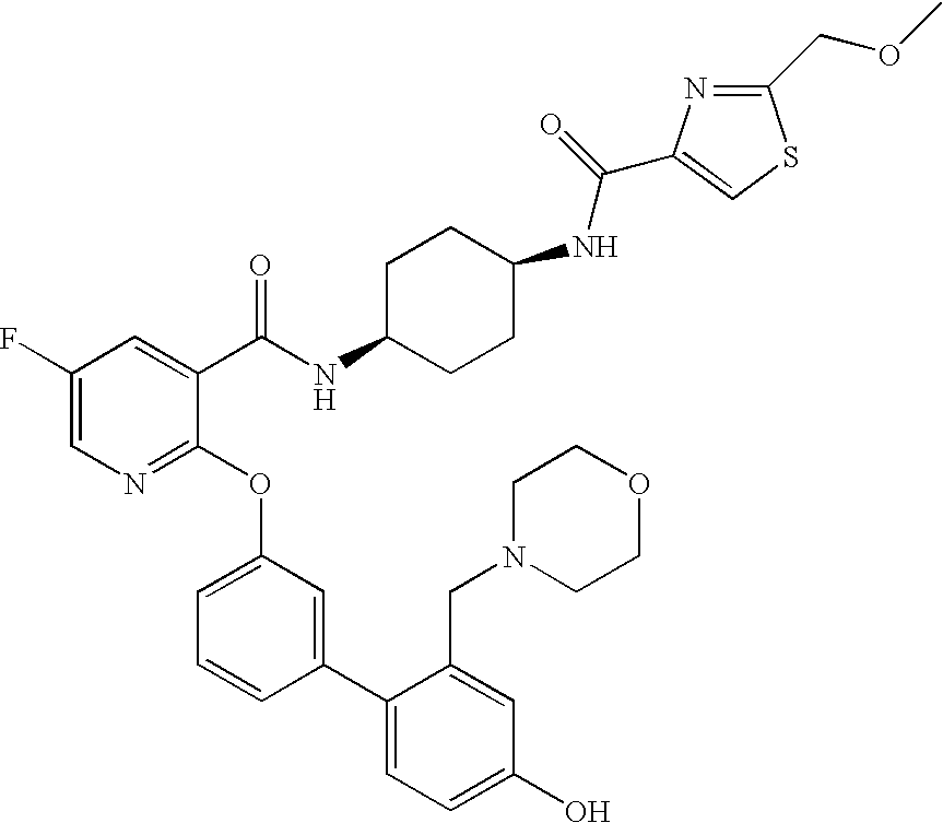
C1(F)=CN=C(OC2=CC=CC(C3=CC=C(O)C=C3CN3CCOCC3)=C2)C(C(NC2CCC(NC(=O)C3=CSC(COC)=N3)CC2)=O)=C1
